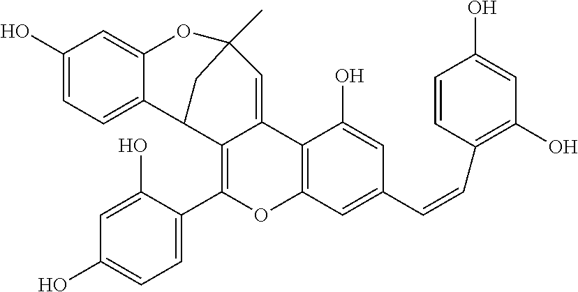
C1(O)=CC=C2C(=C1)OC1(C)CC2C2=C(C3=CC=C(O)C=C3O)OC3=C(C2=C1)C(O)=CC(C=CC1=C(O)C=C(O)C=C1)=C3
